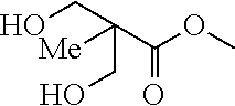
C(C(OC)=O)([Me])(CO)CO
